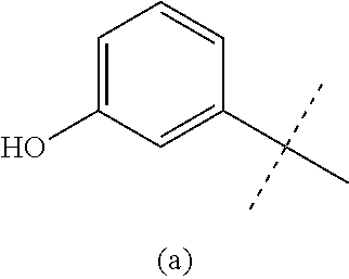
C1(C(C)(C)C)=CC(O)=CC=C1
